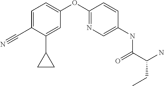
C1(C#N)=CC=C(OC2=NC=C(NC(C(N)CC)=O)C=C2)C=C1C1CC1
